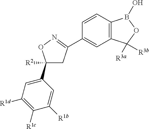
C12=C(B(O)OC1([R3a])[R3b])C=CC(C1=NOC([R2])(C3=CC([R1d])=C([R1c])C([R1b])=C3)C1)=C2
